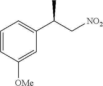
C1=CC([OMe])=CC(C(C[NO2])C)=C1
